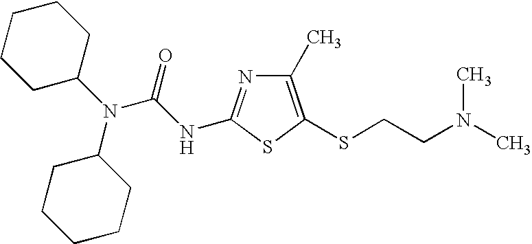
C1CC(N(C(NC2=NC(C)=C(SCCN(C)C)S2)=O)C2CCCCC2)CCC1
